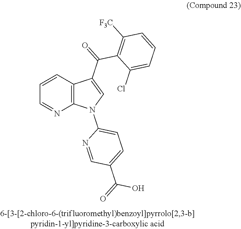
C12=C(C=CC=N1)C(C(=O)C1=C([F3C])C=CC=C1Cl)=CN2C1=CC=C(C(=O)O)C=N1
